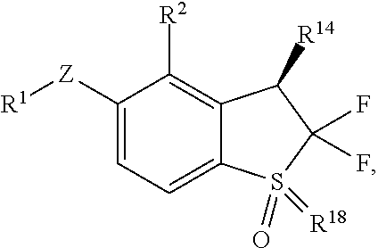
C1([Z][R1])=CC=C2C(=C1[R2])C([R14])C(F)(F)S2(=O)=[R18]
